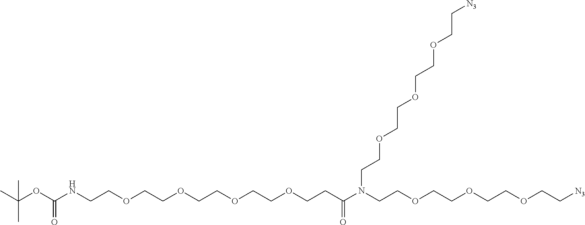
C(OC(NCCOCCOCCOCCOCCC(N(CCOCCOCCOCC[N3])CCOCCOCCOCC[N3])=O)=O)(C)(C)C
